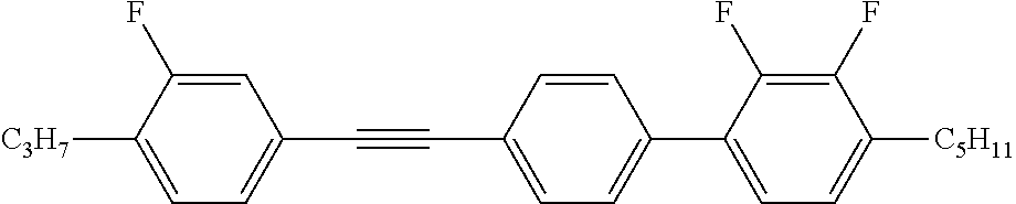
C1=C(F)C([C3H7])=CC=C1C#CC1=CC=C(C2=CC=C([C5H11])C(F)=C2F)C=C1
